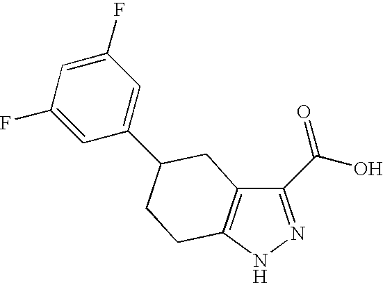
C1(C(O)=O)=NNC2=C1CC(C1=CC(F)=CC(F)=C1)CC2
